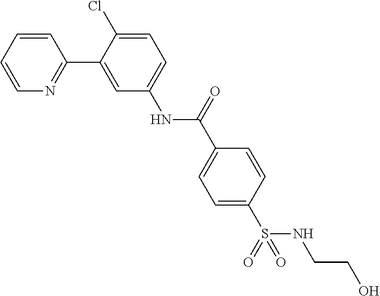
C1=CC=CN=C1C1=CC(NC(C2=CC=C(S(NCCO)(=O)=O)C=C2)=O)=CC=C1Cl
